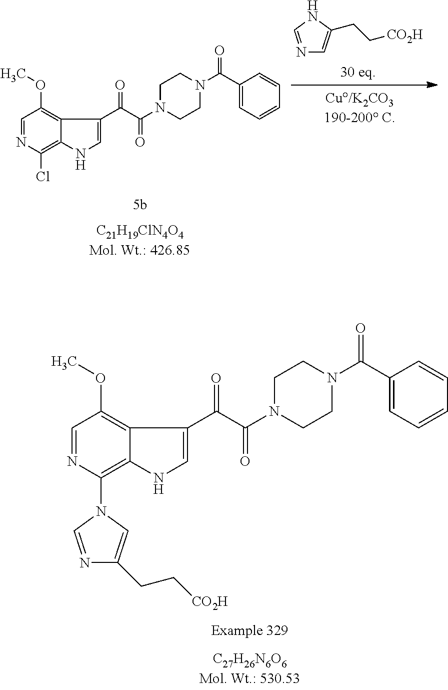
N1=CNC(CC[CO2H])=C1.C1=NC(Cl)=C2C(=C1OC)C(C(C(N1CCN(C(=O)C3=CC=CC=C3)CC1)=O)=O)=CN2.C1=NC(N2C=NC(CC[CO2H])=C2)=C2C(=C1OC)C(C(C(N1CCN(C(=O)C3=CC=CC=C3)CC1)=O)=O)=CN2
